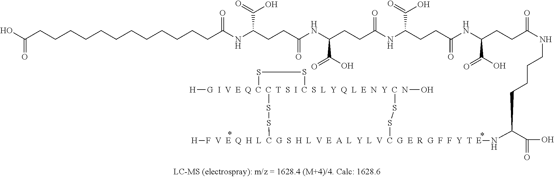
C(CCCCCCCCCCCCC(NC(CCC(NC(CCC(NC(CCC(NC(CCC(NCCCCC(C(O)=O)N[F  V  E  Q  H  L  C  G  S  H  L  V  E  A  L  Y  L  V  C  G  E  R  G  F  F  Y  T  E]1([H])SS[G  I  V  E  Q  C  C  T  S  I  C  S  L  Y  Q  L  E  N  Y  C  N]2(O)([H])(SS2)SS1)=O)C(=O)O)=O)C(O)=O)=O)C(=O)O)=O)C(=O)O)=O)(=O)O
